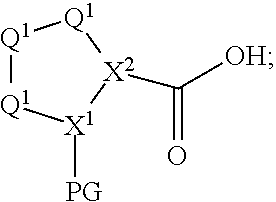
[Q1]1[Q1][X1]([PG])[X2](C([OH])=O)[Q1]1
